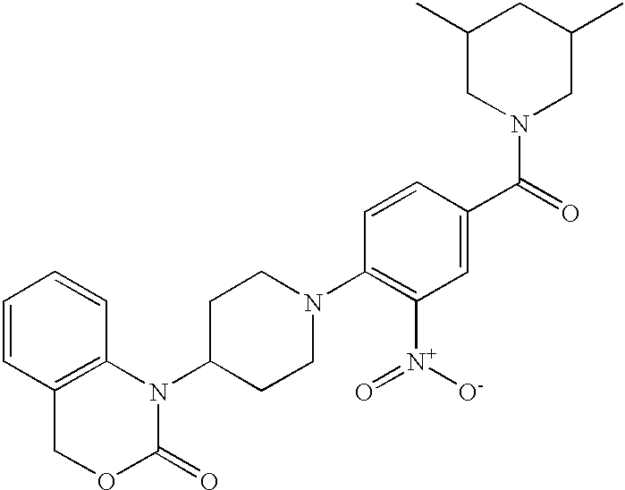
C1=CC2=C(C=C1)N(C1CCN(C3=C([N+]([O-])=O)C=C(C(=O)N4CC(C)CC(C)C4)C=C3)CC1)C(=O)OC2
